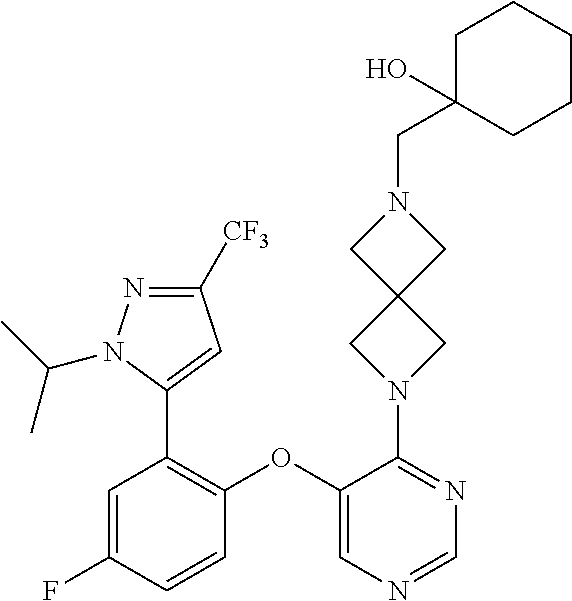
C1(OC2=C(C3=CC([CF3])=NN3C(C)C)C=C(F)C=C2)=CN=CN=C1N1CC2(CN(CC3(O)CCCCC3)C2)C1
